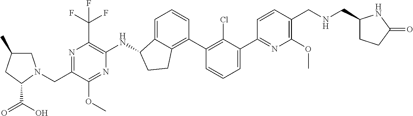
C(C1=NC(C(F)(F)F)=C(NC2C3=CC=CC(C4=C(Cl)C(C5=NC(OC)=C(CNCC6CCC(=O)N6)C=C5)=CC=C4)=C3CC2)N=C1OC)N1CC(C)CC1C(O)=O
